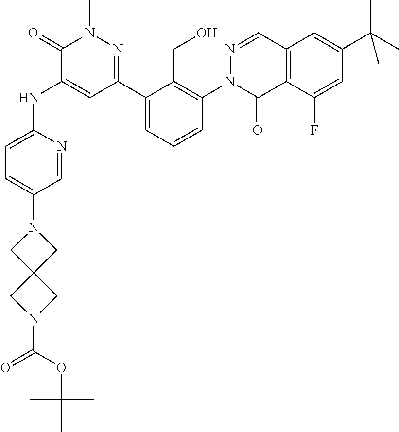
C12=C(C(F)=CC(C(C)(C)C)=C1)C(=O)N(C1=C(CO)C(C3=NN(C)C(=O)C(NC4=CC=C(N5CC6(C5)CN(C(OC(C)(C)C)=O)C6)C=N4)=C3)=CC=C1)N=C2
